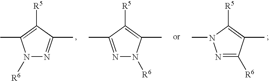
N1([R6])N=C(C)C([R5])=C1C.N1=C([R6])C(C)=C([R5])N1C.N1=C(C)C([R5])=C(C)N1[R6]
